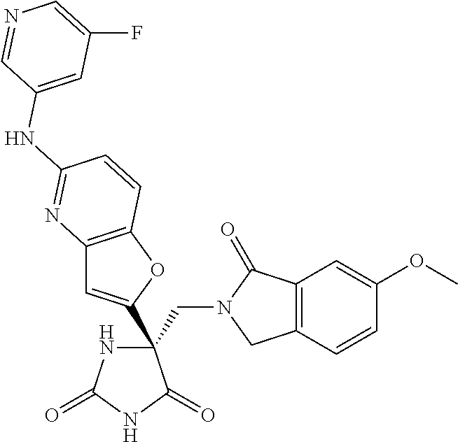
C(C1(C2=CC3=C(O2)C=CC(NC2=CC(F)=CN=C2)=N3)NC(=O)NC1=O)N1CC2=C(C1=O)C=C(OC)C=C2
